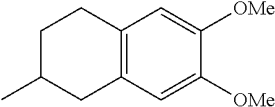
C12=C(C=C([OMe])C([OMe])=C1)CC(C)CC2
